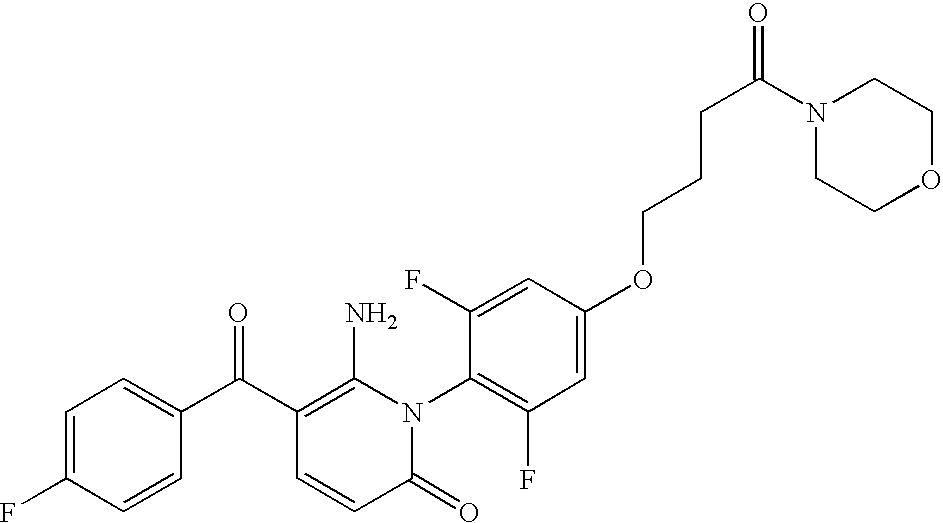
C1=C(C(C2=C(N)N(C3=C(F)C=C(OCCCC(=O)N4CCOCC4)C=C3F)C(=O)C=C2)=O)C=CC(F)=C1
